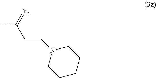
C1CCCN(CCC(C)=[Y4])C1
